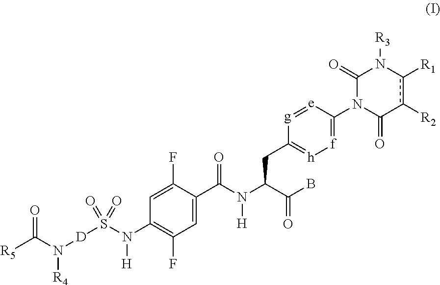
C(B)(=O)C(CC1=[h][f]=C(N2C(=O)c([R2])c([R1])N([R3])C2=O)[e]=[g]1)N(C(C1=CC(F)=C(N(S(=O)(=O)[D]N(C([R5])=O)[R4])[H])C=C1F)=O)[H]
